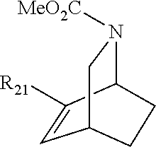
C1=C([R21])C2N([MeO2C])CC1CC2
